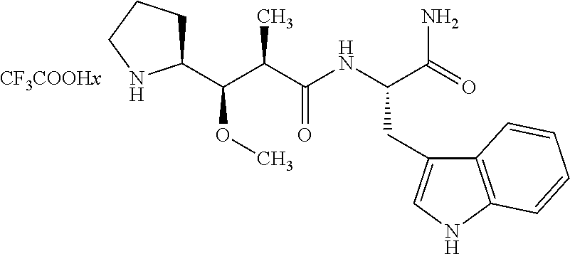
NC(C(NC(C(C(C1CCCN1)OC)C)=O)CC1=CNC2=C1C=CC=C2)=O
